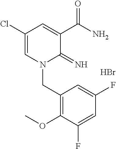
C1(Cl)=CN(CC2=C(OC)C(F)=CC(F)=C2)C(=N)C(C(N)=O)=C1.Br
